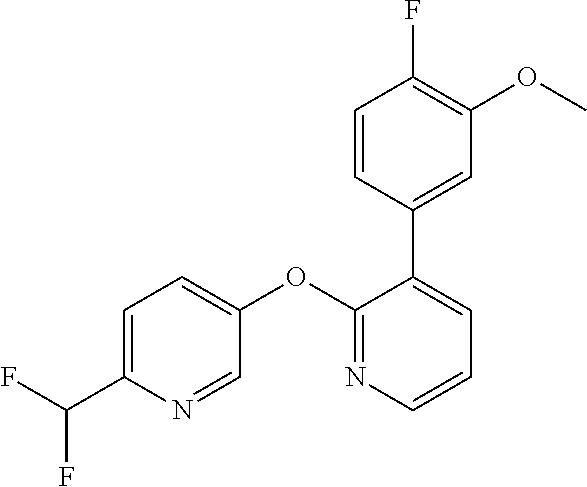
C1=C(C(F)F)N=CC(OC2=NC=CC=C2C2=CC(OC)=C(F)C=C2)=C1
